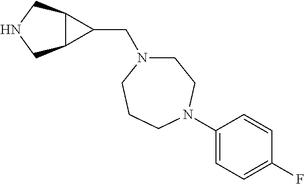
C1N(CC2C3C2CNC3)CCCN(C2=CC=C(F)C=C2)C1
